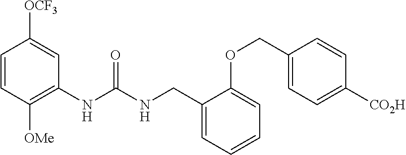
C1=CC([OMe])=C(NC(NCC2=CC=CC=C2OCC2=CC=C([CO2H])C=C2)=O)C=C1[OCF3]
